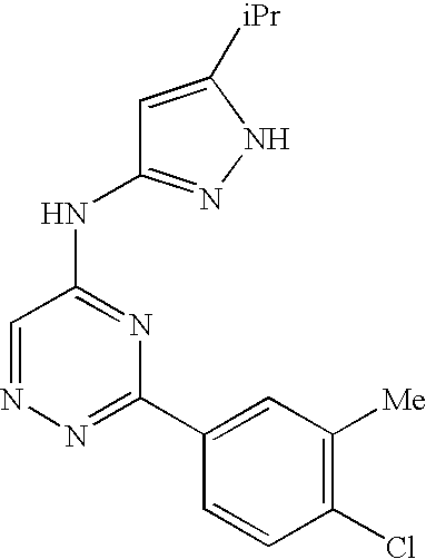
N1=C(C2=CC([Me])=C(Cl)C=C2)N=C(NC2=NNC([iPr])=C2)C=N1
